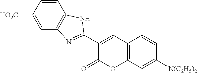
C1=C([HO2C])C=CC2=C1N=C(C1=CC3=C(OC1=O)C=C([N(C2H5)2])C=C3)N2
